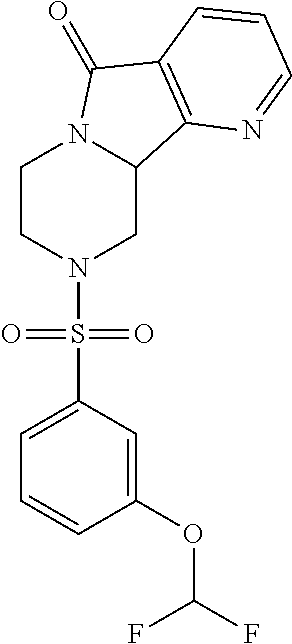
C1CN(S(C2=CC=CC(OC(F)F)=C2)(=O)=O)CC2N1C(=O)C1=C2N=CC=C1
